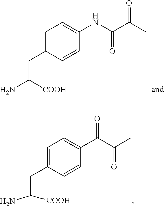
C1=C(CC([COOH])N)C=CC(C(C(C)=O)=O)=C1.C1=C(CC(N)[COOH])C=CC(NC(C(C)=O)=O)=C1
